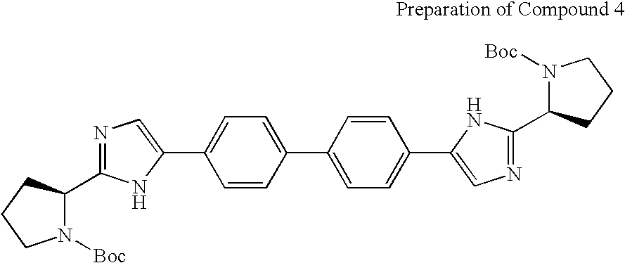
C1=CC(C2=CC=C(C3=CN=C(C4N([Boc])CCC4)N3)C=C2)=CC=C1C1=CN=C(C2N([Boc])CCC2)N1
